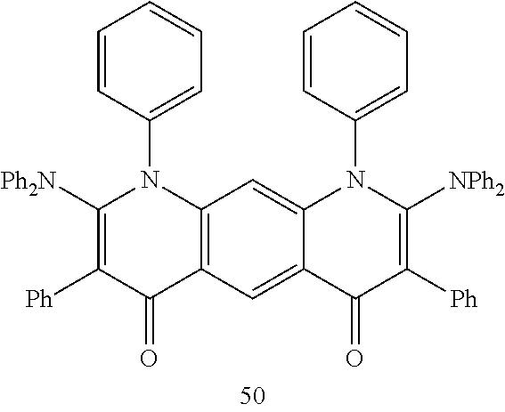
C1=CC(N2C([Ph2N])=C([Ph])C(=O)C3=C2C=C2C(=C3)C(=O)C([Ph])=C([NPh2])N2C2=CC=CC=C2)=CC=C1
